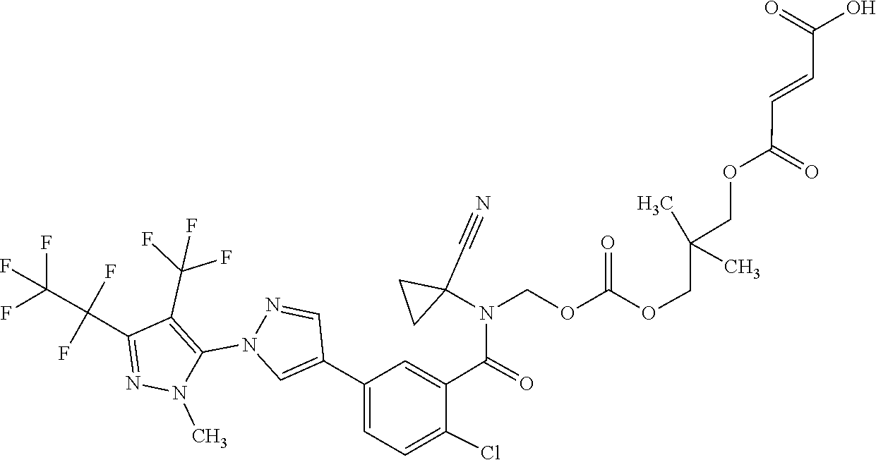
N1=C(C(F)(C(F)(F)F)F)C(C(F)(F)F)=C(N2C=C(C3=CC=C(Cl)C(C(N(COC(=O)OCC(C)(COC(C=CC(=O)O)=O)C)C4(C#N)CC4)=O)=C3)C=N2)N1C
